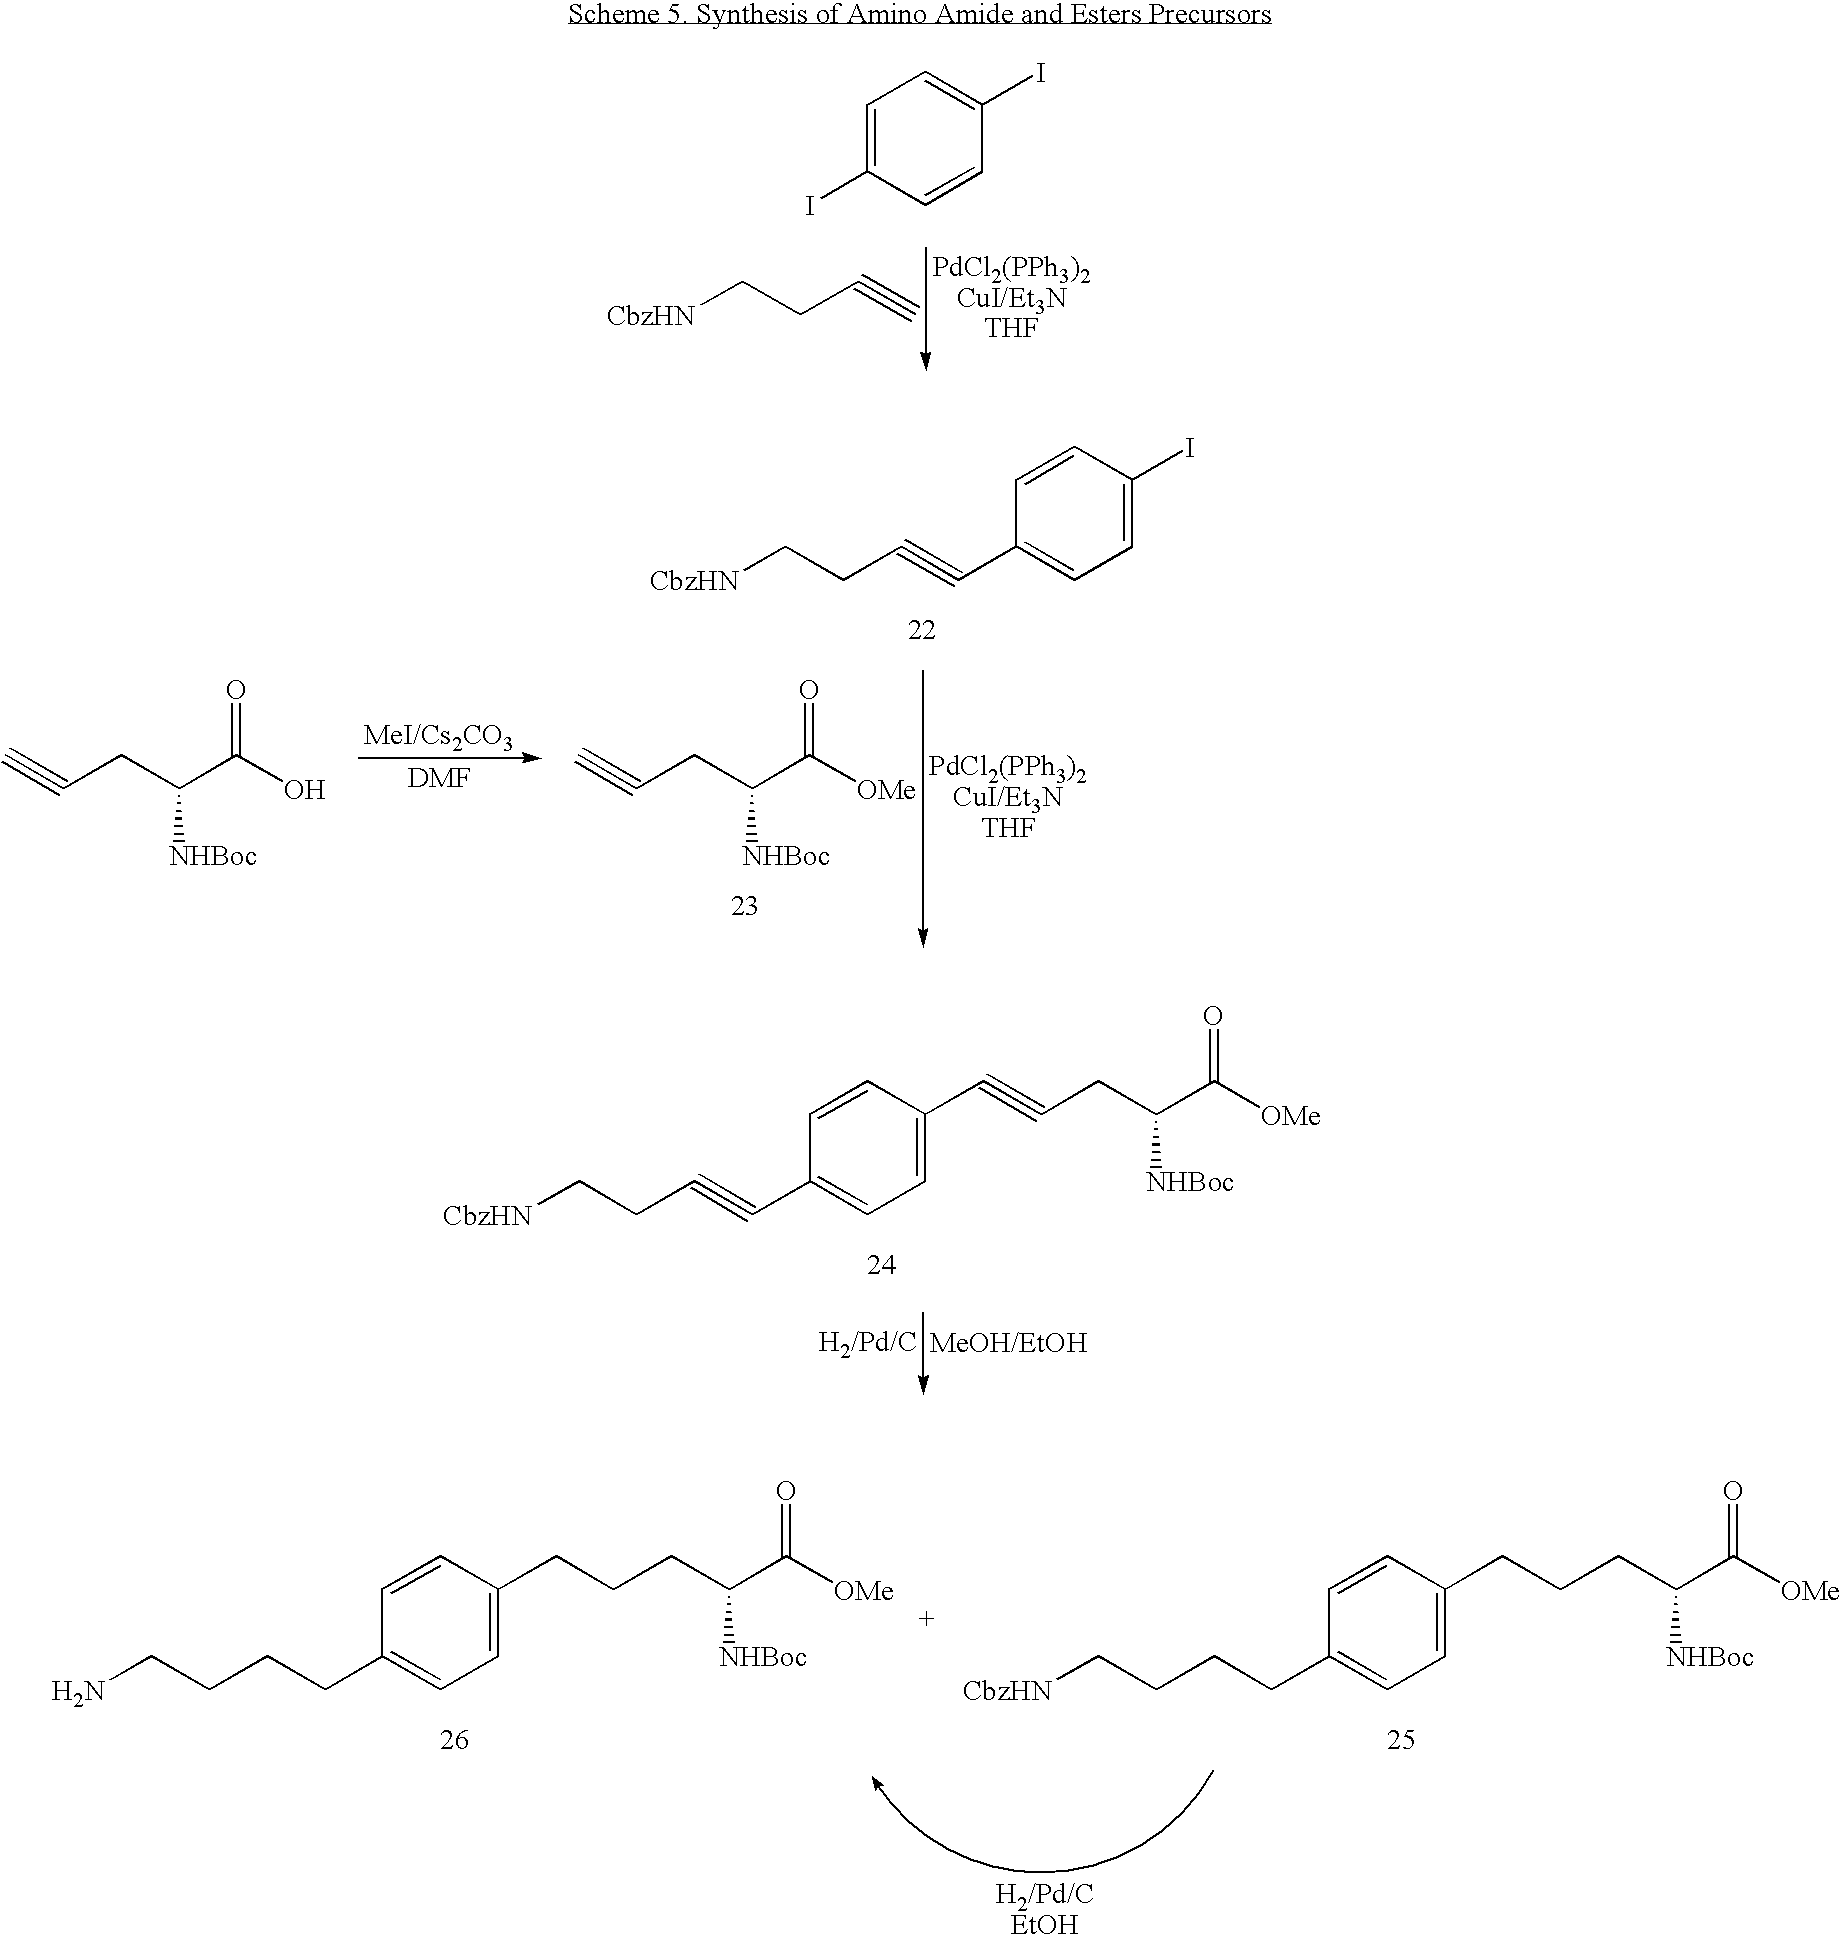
C1=C(I)C=CC(I)=C1.[CbzHN]CCC#C.C(CC([NHBoc])C(=O)O)#C.C(CC(C(=O)[OMe])[NHBoc])#C.C1=CC(I)=CC=C1C#CCC[CbzHN].C1=CC(C#CCC(C(=O)[OMe])[NHBoc])=CC=C1C#CCC[CbzHN].C1=CC(CCCC(C(=O)[OMe])[NHBoc])=CC=C1CCCC[CbzHN].C1=CC(CCCC(C(=O)[OMe])[NHBoc])=CC=C1CCCCN
